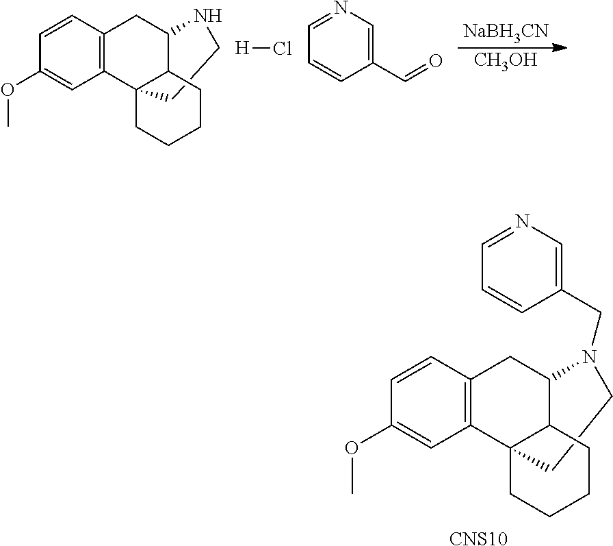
C1=CC2=C(C=C1OC)C13C(C(C2)N(CC2=CN=CC=C2)CC1)CCCC3.[CNS10].C1=CC2=C(C=C1OC)C13C(C(C2)NCC1)CCCC3.[H]Cl.[NaBH3CN].[CH3OH].C1=NC=C(C=O)C=C1
